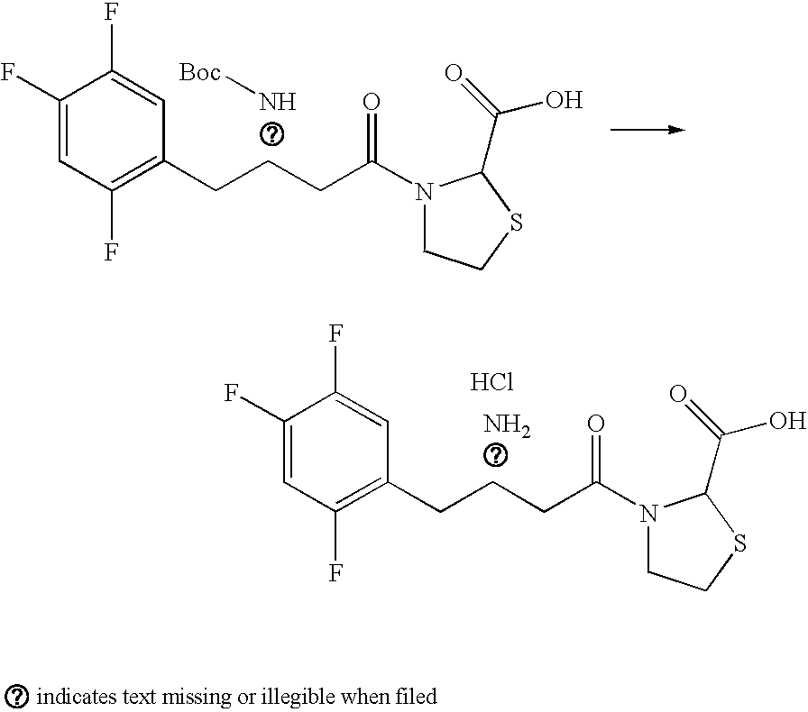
C1(F)=CC(F)=C(CCCC(N2CCSC2C(=O)O)=O)C=C1F.N[Boc].C1(F)=CC(F)=C(CCCC(N2CCSC2C(=O)O)=O)C=C1F.N.Cl
